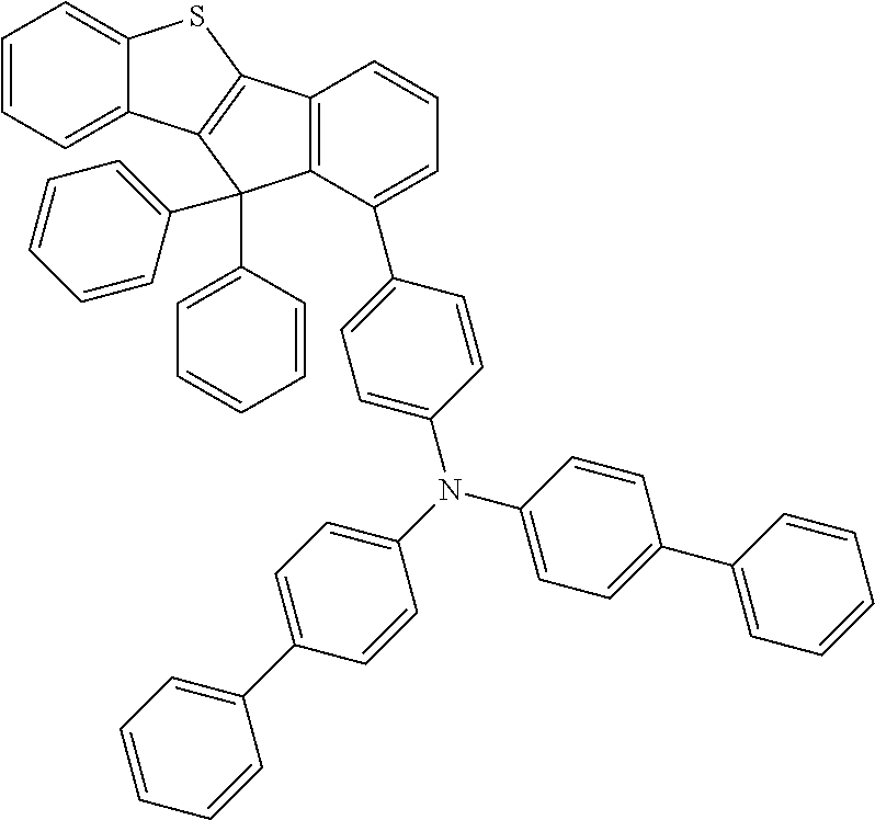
C1=CC=C2C(=C1)SC1=C2C(C2=CC=CC=C2)(C2=CC=CC=C2)C2=C1C=CC=C2C1=CC=C(N(C2=CC=C(C3=CC=CC=C3)C=C2)C2=CC=C(C3=CC=CC=C3)C=C2)C=C1
